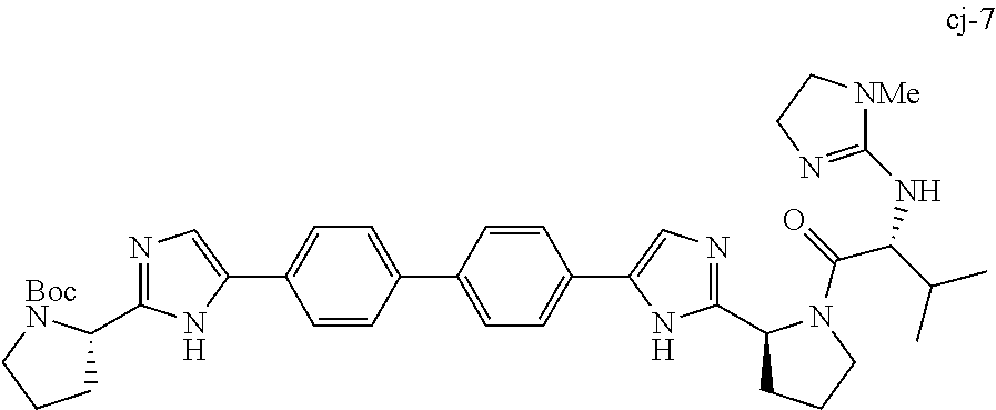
C1=CC(C2=CC=C(C3=CN=C(C4CCCN4C(=O)C(C(C)C)NC4=NCC[NMe]4)N3)C=C2)=CC=C1C1=CN=C(C2CCC[BocN]2)N1
